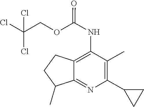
C1C(C)C2=NC(C3CC3)=C(C)C(NC(=O)OCC(Cl)(Cl)Cl)=C2C1
